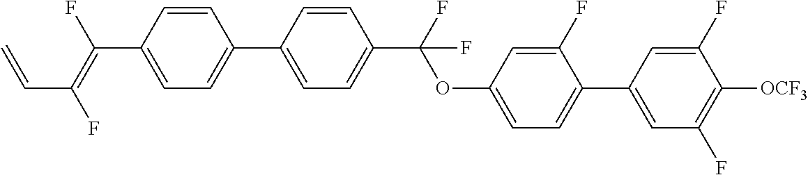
C1=CC(C(=C(F)C=C)F)=CC=C1C1=CC=C(C(OC2=CC=C(C3=CC(F)=C([OCF3])C(F)=C3)C(F)=C2)(F)F)C=C1
